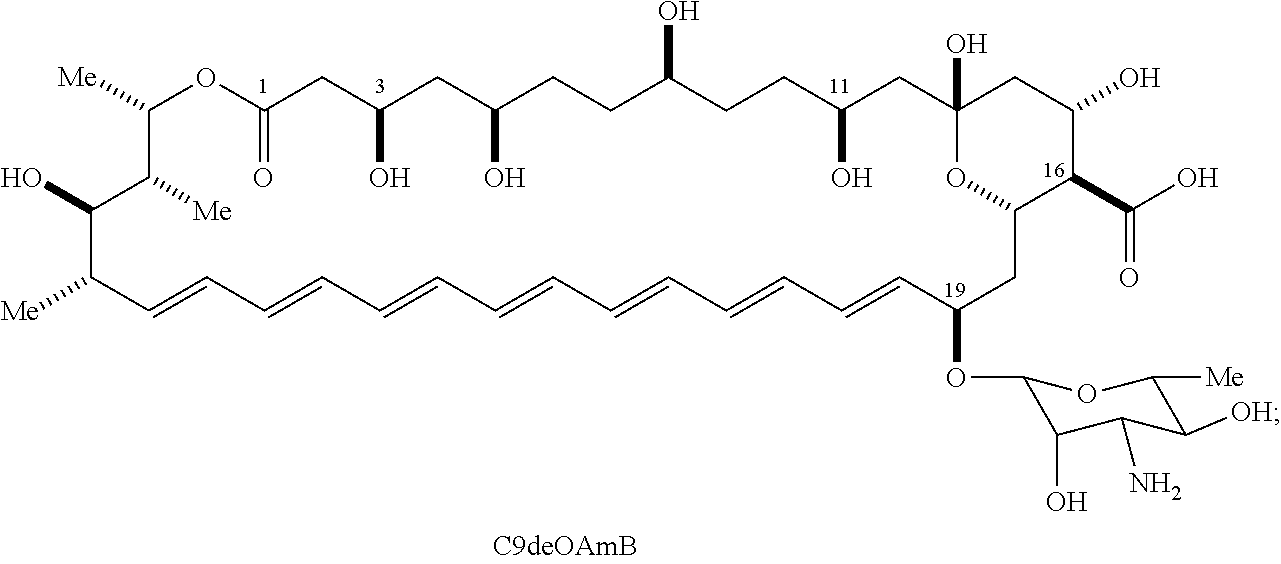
C1([Me])C([Me])C(O)C([Me])C=CC=CC=CC=CC=CC=CC=CC(OC2C(O)C(N)C([OH])C([Me])O2)CC2OC(O)(CC(O)CCC(O)CCC(O)CC(O)CC(=O)O1)CC(O)C2C(O)=O
